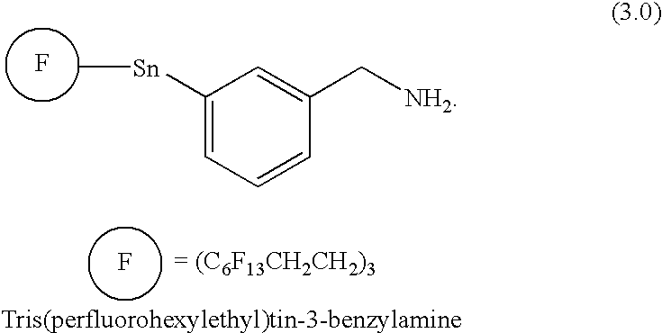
F.C[Sn]C1=CC=CC(C[NH2])=C1.F
